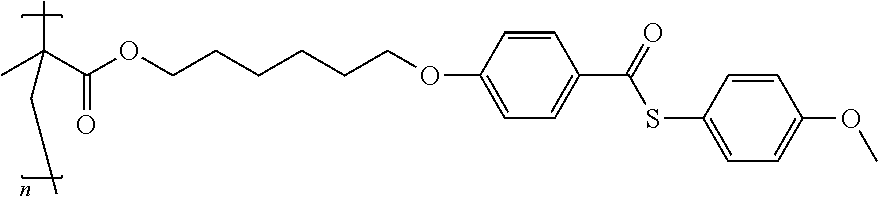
O(CCCCCCOC1=CC=C(C(=O)SC2=CC=C(OC)C=C2)C=C1)C(C(C)(C)CCC)=O
